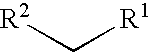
[R2]C[R1]
